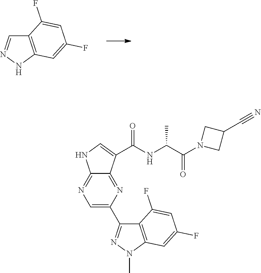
C12=C(NN=C1)C=C(F)C=C2F.C1=C(C2=NN(C)C3=C2C(F)=CC(F)=C3)N=C2C(=N1)NC=C2C(NC(C(N1CC(C#N)C1)=O)C)=O
